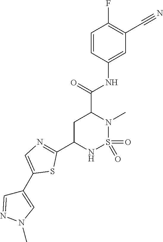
C1C(C2=NC=C(C3=CN(C)N=C3)S2)NS(=O)(=O)N(C)C1C(NC1=CC(C#N)=C(F)C=C1)=O
